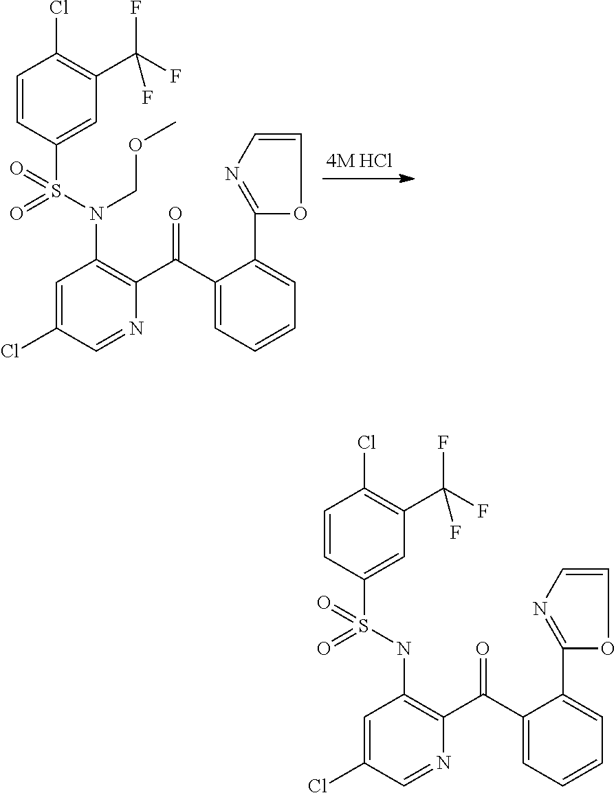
C1=C(Cl)C=NC(C(C2=CC=CC=C2C2=NC=CO2)=O)=C1N(S(=O)(=O)C1=CC(C(F)(F)F)=C(Cl)C=C1)COC.C1=C(Cl)C=NC(C(C2=CC=CC=C2C2=NC=CO2)=O)=C1NS(=O)(=O)C1=CC(C(F)(F)F)=C(Cl)C=C1
